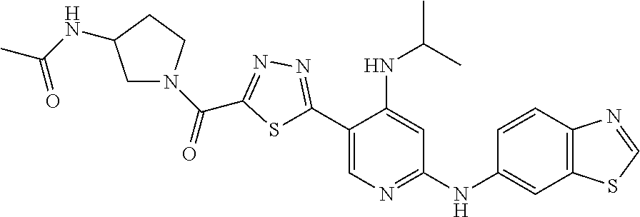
C1(C2=CN=C(NC3=CC4=C(C=C3)N=CS4)C=C2NC(C)C)=NN=C(C(N2CC(NC(C)=O)CC2)=O)S1
